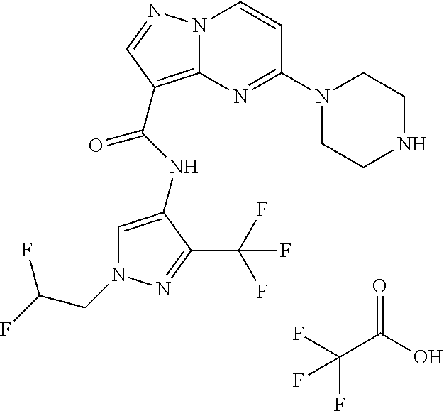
FC(CN1C=C(NC(=O)C2=C3N(N=C2)C=CC(N2CCNCC2)=N3)C(C(F)(F)F)=N1)F.FC(C(O)=O)(F)F
